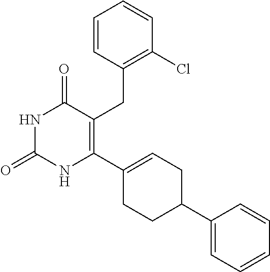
C1=CC(CC2=C(C3=CCC(C4=CC=CC=C4)CC3)NC(=O)NC2=O)=C(Cl)C=C1
